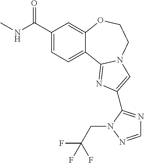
C1(C(NC)=O)=CC=C2C(=C1)OCCN1C2=NC(C2=NC=NN2CC(F)(F)F)=C1
